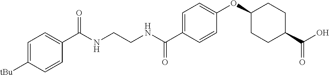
C(NCCNC(C1=CC=C(OC2CCC(C(O)=O)CC2)C=C1)=O)(=O)C1=CC=C([tBu])C=C1
